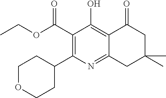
C1(C(OCC)=O)=C(C2CCOCC2)N=C2C(=C1O)C(=O)CC(C)(C)C2
